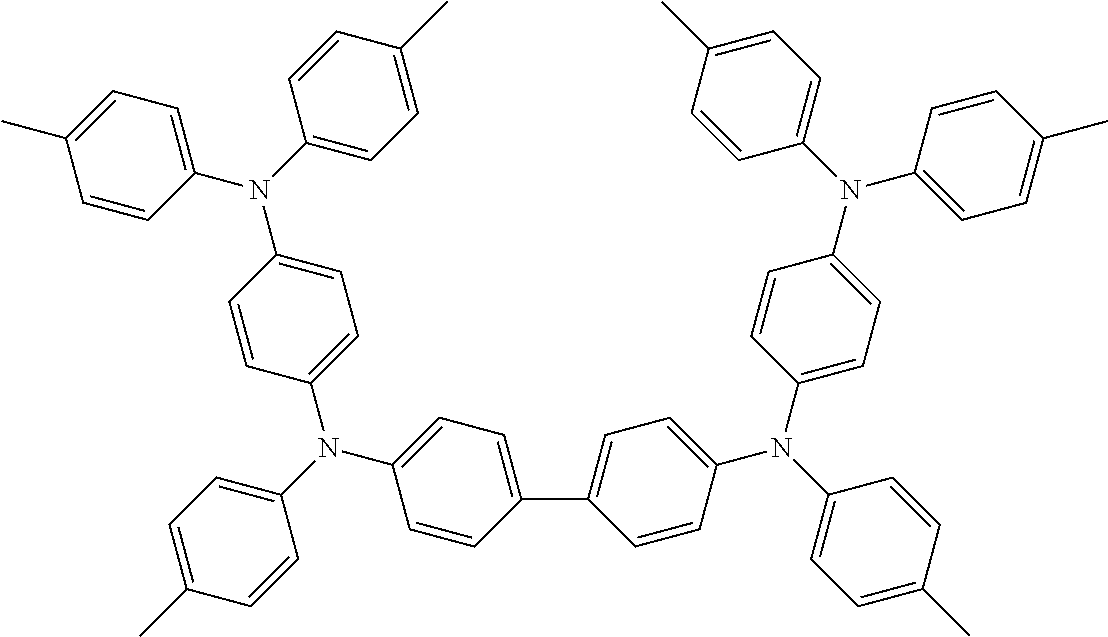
C1=C(C)C=CC(N(C2=CC=C(C)C=C2)C2=CC=C(N(C3=CC=C(C)C=C3)C3=CC=C(C4=CC=C(N(C5=CC=C(C)C=C5)C5=CC=C(N(C6=CC=C(C)C=C6)C6=CC=C(C)C=C6)C=C5)C=C4)C=C3)C=C2)=C1
